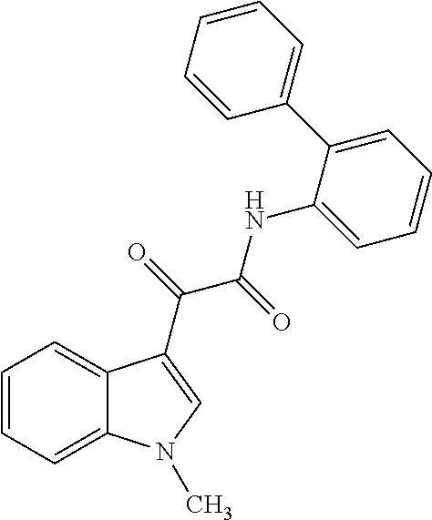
C1=CC=C2C(=C1)C(C(=O)C(=O)NC1=CC=CC=C1C1=CC=CC=C1)=CN2C
